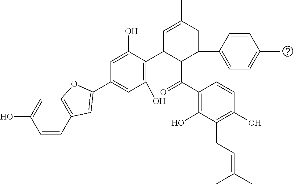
C1=CC2=C(C=C1O)OC(C1=CC(O)=C(C3C(C(=O)C4=C(O)C(CC=C(C)C)=C(O)C=C4)C(C4=CC=C(C)C=C4)CC(C)=C3)C(O)=C1)=C2
